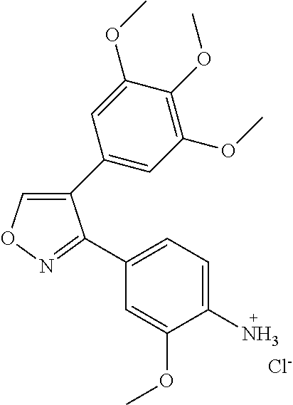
C1(C2=CC(OC)=C(OC)C(OC)=C2)=CON=C1C1=CC=C(N)C(OC)=C1.[Cl-]
